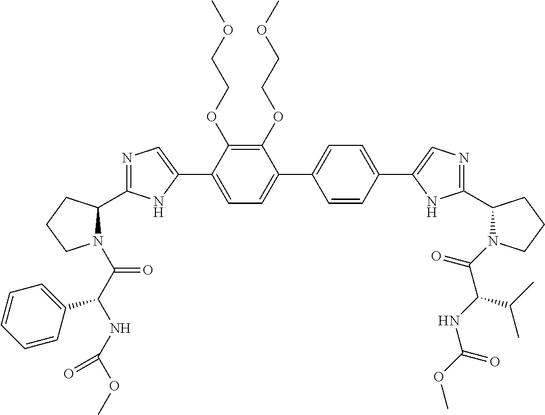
C1(OCCOC)=C(OCCOC)C(C2=CN=C(C3N(C(C(NC(OC)=O)C4=CC=CC=C4)=O)CCC3)N2)=CC=C1C1=CC=C(C2=CN=C(C3N(C(=O)C(NC(OC)=O)C(C)C)CCC3)N2)C=C1
